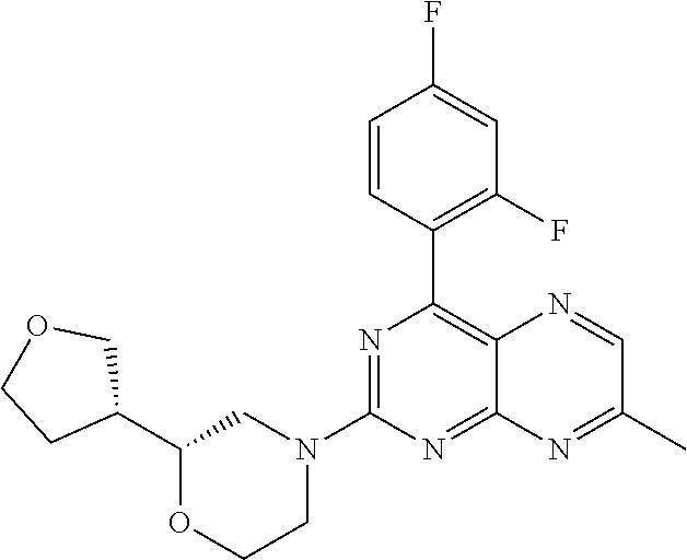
C1(C2COCC2)OCCN(C2=NC(C3=C(F)C=C(F)C=C3)=C3C(=N2)N=C(C)C=N3)C1
